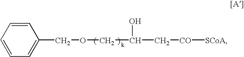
C1=C(COCC(C[CO][SCoA])O)C=CC=C1
